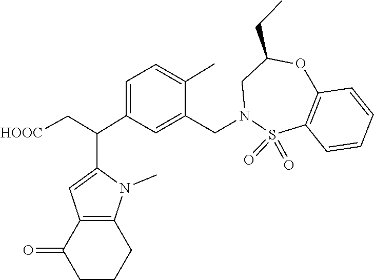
S1(=O)(=O)C2=C(C=CC=C2)OC(CC)CN1CC1=CC(C(C2=CC3=C(N2C)CCCC3=O)C[HOOC])=CC=C1C
